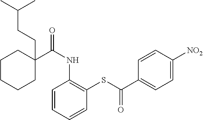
C1C(C(NC2=C(SC(C3=CC=C([NO2])C=C3)=O)C=CC=C2)=O)(CCC(C)C)CCCC1
